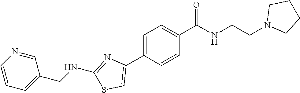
C1=C(C2=CSC(NCC3=CC=CN=C3)=N2)C=CC(C(NCCN2CCCC2)=O)=C1
